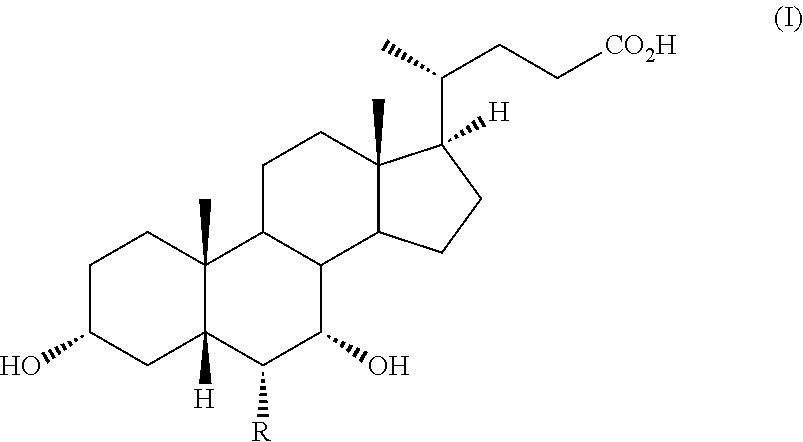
C1C(O)CC2([H])C(C)(C1)C1C(C(O)C2[R])C2C(C)(CC1)C([H])(C(CC[CO2H])C)CC2
